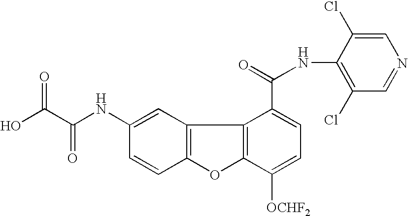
C12=C(C=C(NC(=O)C(O)=O)C=C1)C1=C(O2)C([OCHF2])=CC=C1C(=O)NC1=C(Cl)C=NC=C1Cl
